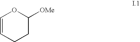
C1=CCCC([OMe])O1
